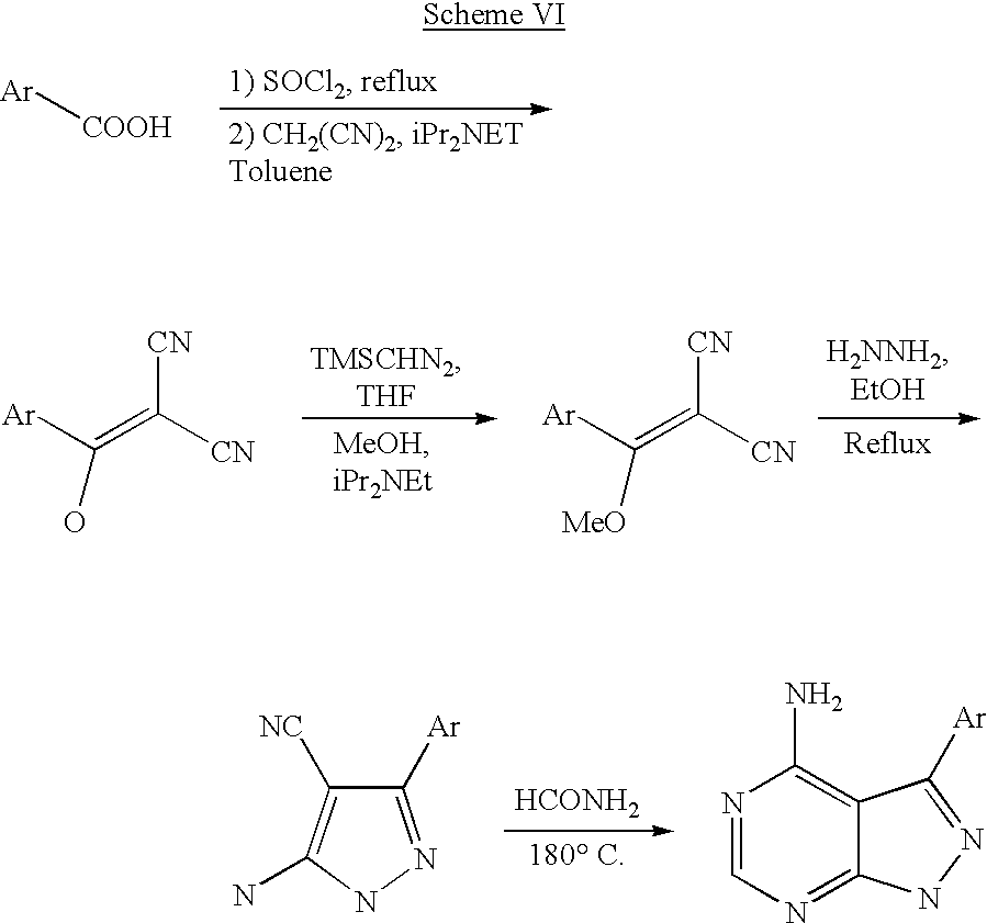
[Ar][COOH].[Ar]C(=C([CN])[CN])O.[Ar]C(=C([CN])[CN])[MeO].[HCONH2].C1([Ar])=NNC(N)=C1[NC].N1=CN=C2C(=C1N)C([Ar])=NN2
